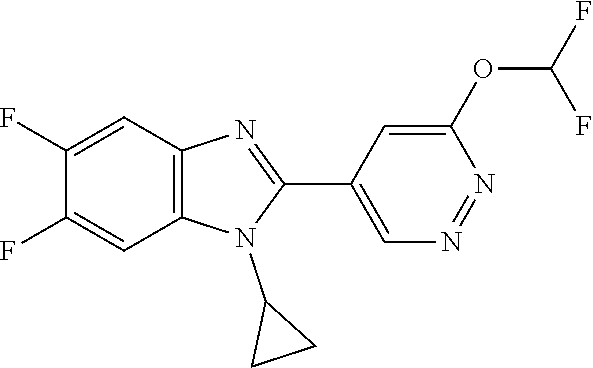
C1(F)=CC2=C(C=C1F)N(C1CC1)C(C1=CN=NC(OC(F)F)=C1)=N2
